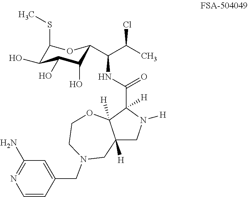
C1(SC)C(O)C(O)C(O)C(C(C(C)Cl)NC(C2([H])C3([H])C([H])(CN2[H])CN(CC2=CC(N)=NC=C2)CCO3)=O)O1
